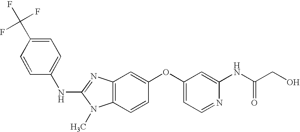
N(C1=NC2=C(N1C)C=CC(OC1=CC=NC(NC(CO)=O)=C1)=C2)C1=CC=C(C(F)(F)F)C=C1
